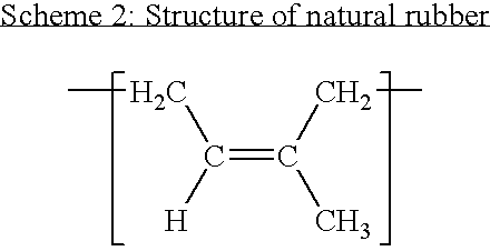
CCC([H])=C(CC)C
